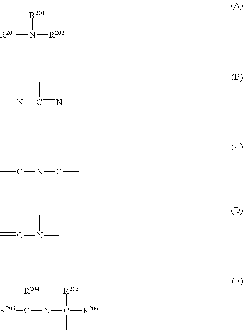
N([R202])([R200])[R201].CN(C(=NC)C)C.C=C(N=C(C)C)C.C=C(N(C)C)C.[R203]C(C)([R204])N(C)C(C)([R205])[R206]
